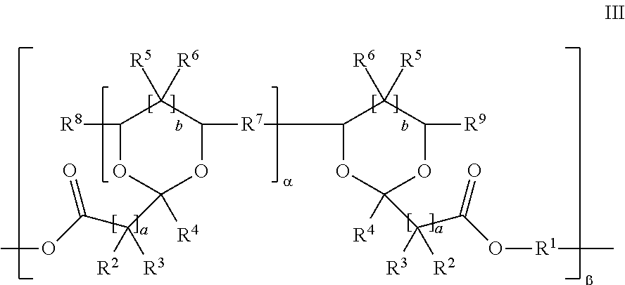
C1([R8])OC(C(C(OC)=O)([R2])[R3])([R4])OC([R7]C2OC([R4])(C(C(O[R1]C)=O)([R3])[R2])OC([R9])C2([R6])[R5])C1([R5])[R6]
